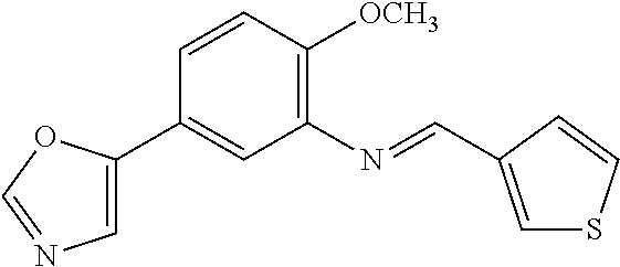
C1=CC([OCH3])=C(N=CC2=CSC=C2)C=C1C1=CN=CO1
